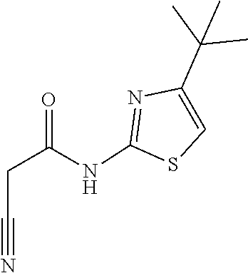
CC(C)(C1=CSC(NC(CC#N)=O)=N1)C
